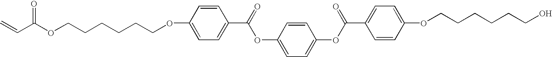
C1(OCCCCCCOC(C=C)=O)=CC=C(C(=O)OC2=CC=C(OC(C3=CC=C(OCCCCCCO)C=C3)=O)C=C2)C=C1
